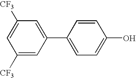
C1(C2=CC=C(O)C=C2)=CC([CF3])=CC([CF3])=C1
